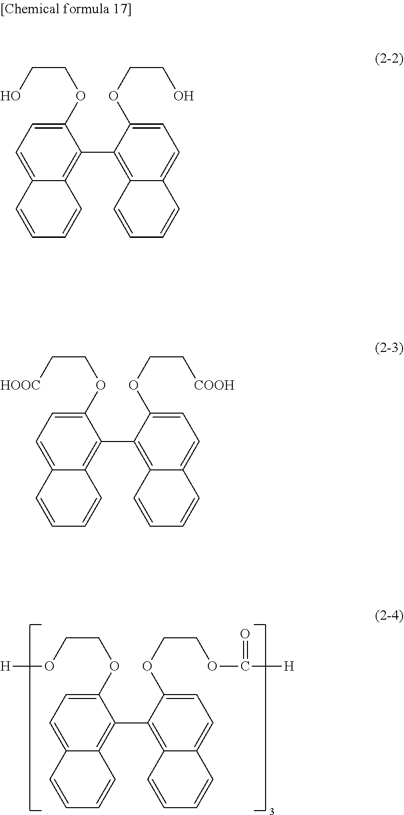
C(COC1=CC=C2C(=C1C1=C3C(=CC=C1OCCOC(=O)[H])C=CC=C3)C=CC=C2)O[H].C1(OCC[HOOC])=CC=C2C(=C1C1=C3C(=CC=C1OCC[COOH])C=CC=C3)C=CC=C2.C1(OCCO)=CC=C2C(=C1C1=C3C(=CC=C1OCCO)C=CC=C3)C=CC=C2
